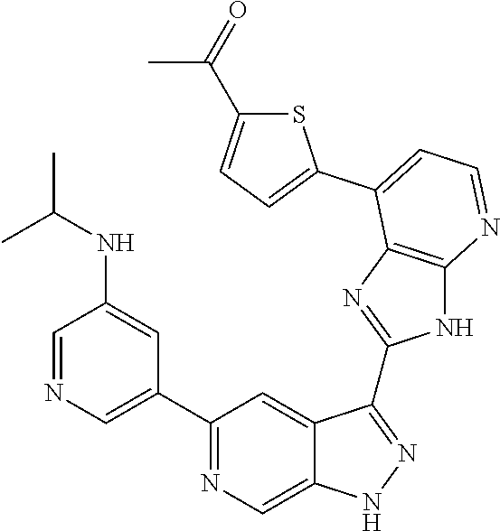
C1=NC=C(C2=NC=C3C(=C2)C(C2=NC4=C(N2)N=CC=C4C2=CC=C(C(=O)C)S2)=NN3)C=C1NC(C)C
